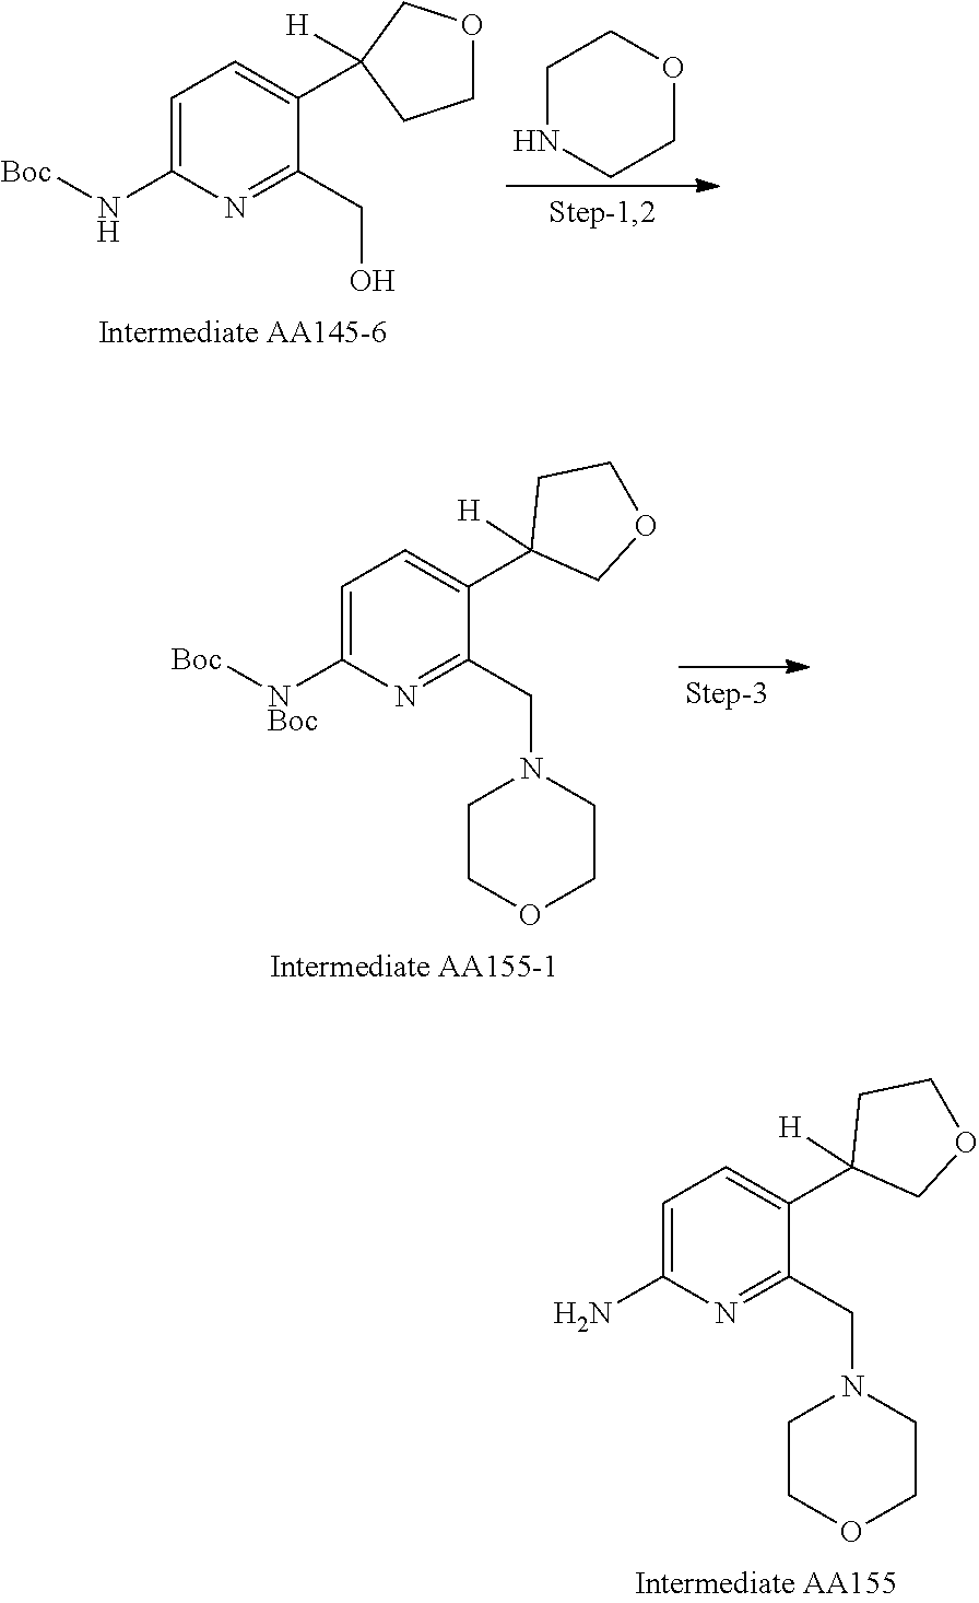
C1=C(C2([H])COCC2)C(CO)=NC(N[Boc])=C1.C1NCCOC1.C1=C(C2([H])COCC2)C(CN2CCOCC2)=NC([NBoc][Boc])=C1.C1=C(C2([H])COCC2)C(CN2CCOCC2)=NC(N)=C1
